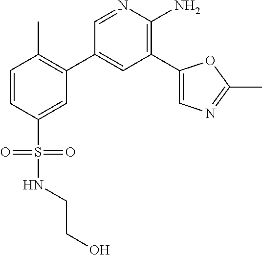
C1=CC(S(=O)(NCCO)=O)=CC(C2=CC(C3=CN=C(C)O3)=C(N)N=C2)=C1C
